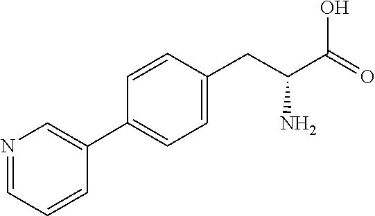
C1=CC(CC(C(O)=O)N)=CC=C1C1=CN=CC=C1
